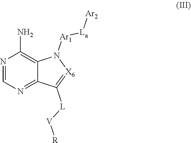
C1=NC(N)=C2C(=N1)C([L][V][R])=[X6]N2[Ar1][La][Ar2]
